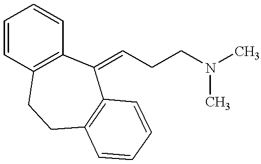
C1=CC2=C(C=C1)C(=CCCN(C)C)C1=C(CC2)C=CC=C1
